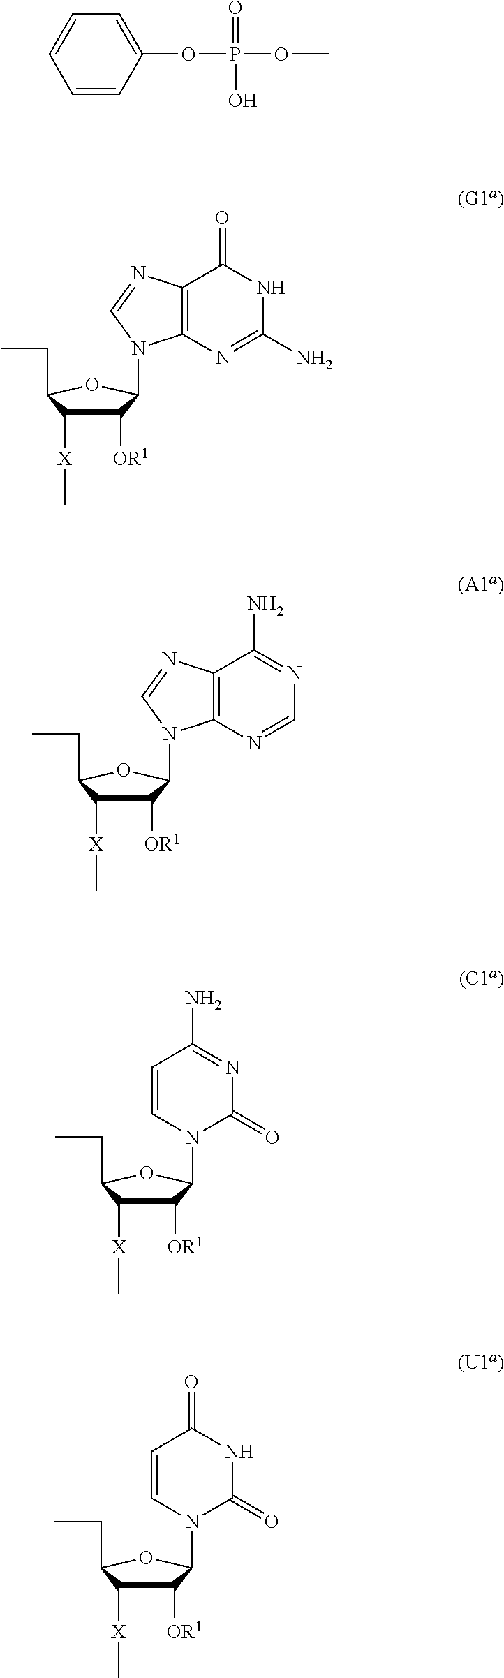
C12=C(N=C(N)NC1=O)N(C1C([OR1])C([X]C)C(CC)O1)C=N2.C12=C(N=CN=C1N)N(C1C([OR1])C([X]C)C(CC)O1)C=N2.C1=CN(C2C([OR1])C([X]C)C(CC)O2)C(=O)N=C1N.C1=CC=CC(OP(OC)(=O)O)=C1.C1=CN(C2C([OR1])C([X]C)C(CC)O2)C(=O)NC1=O
